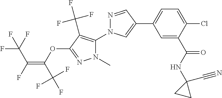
C1=C(C(NC2(C#N)CC2)=O)C(Cl)=CC=C1C1=CN(C2=C(C(F)(F)F)C(OC(=C(C(F)(F)F)F)C(F)(F)F)=NN2C)N=C1
